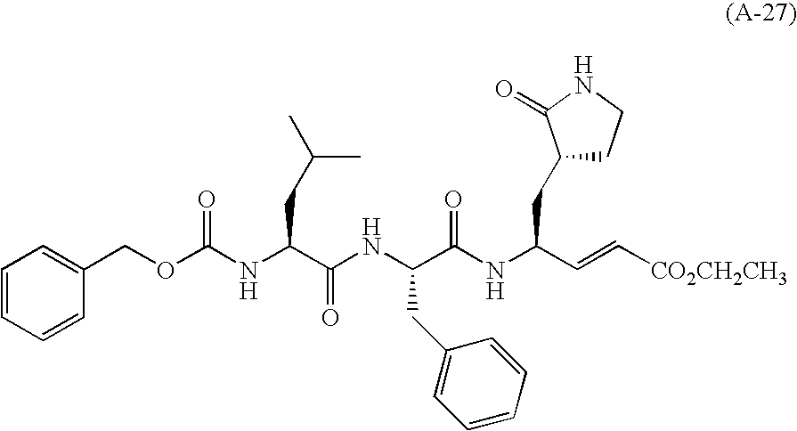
C1(COC(NC(C(NC(C(NC(C=C[CO2CH2CH3])CC2CCNC2=O)=O)CC2=CC=CC=C2)=O)CC(C)C)=O)=CC=CC=C1
